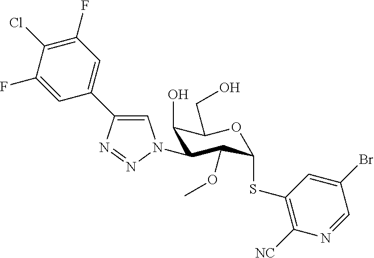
C1=C(C2=CN(C3C(O)C(CO)OC(SC4=C([NC])N=CC(Br)=C4)C3OC)N=N2)C=C(F)C(Cl)=C1F
